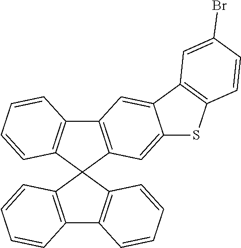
C12=C(C=CC=C1)C1(C3=C2C=CC=C3)C2=C(C3=C1C=CC=C3)C=C1C(=C2)SC2=C1C=C(Br)C=C2
